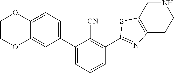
C1(C2=CC=CC(C3=NC4=C(S3)CNCC4)=C2[CN])=CC=C2C(=C1)OCCO2
